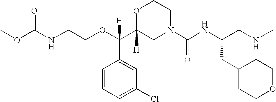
O=C(NCCOC(C1([H])CN(C(NC(CNC)CC2CCOCC2)=O)CCO1)(C1=CC(Cl)=CC=C1)[H])OC
